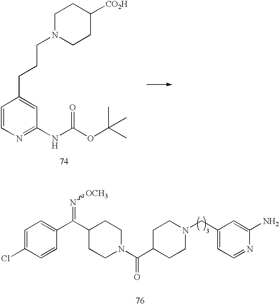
C1=CN=C(NC(OC(C)(C)C)=O)C=C1CCCN1CCC([CO2H])CC1.C1=C(Cl)C=CC(C(C2CCN(C(=O)C3CCN(CC4=CC=NC(N)=C4)CC3)CC2)=N[OCH3])=C1
